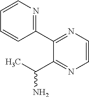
C1=CC(C2=NC=CN=C2C(C)N)=NC=C1
